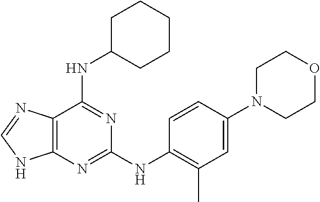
C12=C(N=C(NC3=C(C)C=C(N4CCOCC4)C=C3)N=C1NC1CCCCC1)NC=N2
